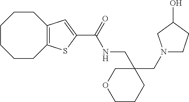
C1CCCC2=C(CC1)C=C(C(=O)NCC1(CN3CCC(O)C3)COCCC1)S2
